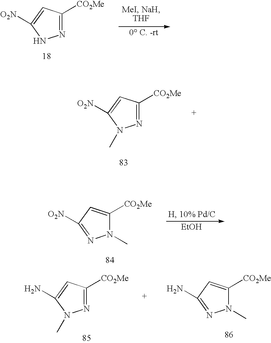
N1=C([CO2Me])C=C([O2N])N1.N1=C([CO2Me])C=C([O2N])N1C.N1(C)C([CO2Me])=CC([O2N])=N1.[EtOH].N1=C([CO2Me])C=C(N)N1C.N1(C)C([CO2Me])=CC(N)=N1
